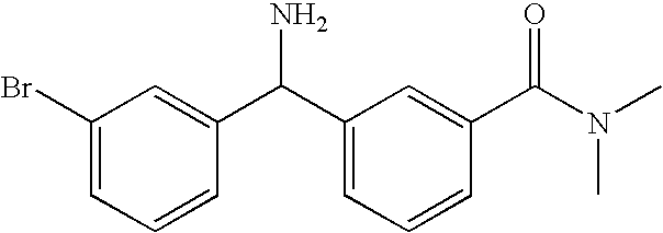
C1(Br)=CC=CC(C(C2=CC=CC(C(N(C)C)=O)=C2)N)=C1
